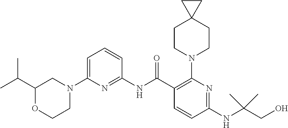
C1(NC(C2=C(N3CCC4(CC3)CC4)N=C(NC(CO)(C)C)C=C2)=O)=NC(N2CC(C(C)C)OCC2)=CC=C1
